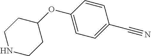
C1=C(C#N)C=CC(OC2CCNCC2)=C1
